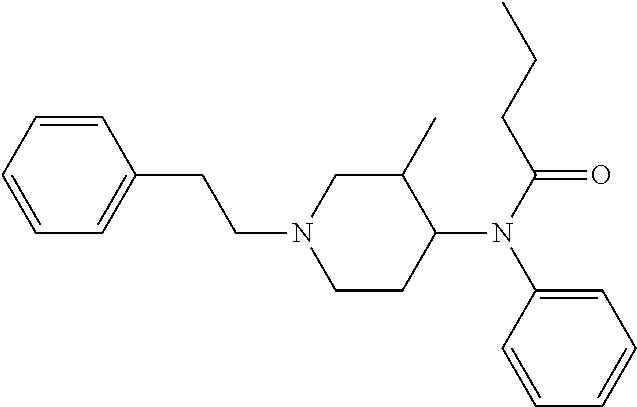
C1=CC=CC=C1CCN1CCC(N(C2=CC=CC=C2)C(CCC)=O)C(C)C1
